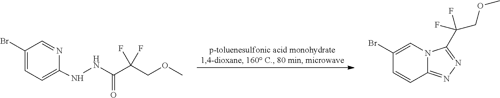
N(C1=CC=C(Br)C=N1)NC(C(COC)(F)F)=O.C12=NN=C(C(F)(COC)F)N1C=C(Br)C=C2
